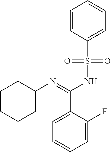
C1CCCC(N=C(NS(C2=CC=CC=C2)(=O)=O)C2=CC=CC=C2F)C1
